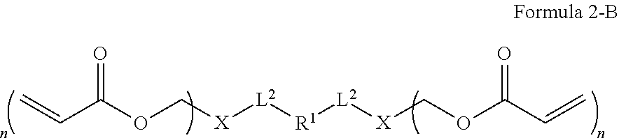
C=CC(OC[X][L2][R1][L2][X]COC(C=C)=O)=O
